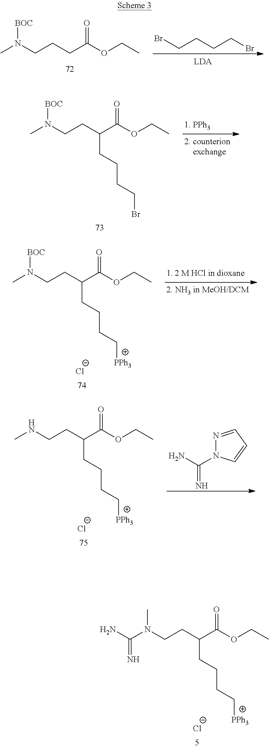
CN(CCCC(OCC)=O)[BOC].BrCCCCBr.CN(CCC(C(OCC)=O)CCCCBr)[BOC].CN(CCC(C(OCC)=O)CCCC[PPh3])[BOC].[Cl-].CNCCC(C(OCC)=O)CCCC[PPh3].[Cl-].NC(N1N=CC=C1)=N.C(N(CCC(C(OCC)=O)CCCC[PPh3])C)(N)=N.[Cl-]
